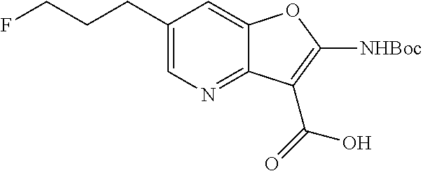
C1(CCCF)=CN=C2C(=C1)OC([NHBoc])=C2C(O)=O
